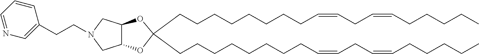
C12C(OC(CCCCCCCCC=CCC=CCCCCC)(CCCCCCCCC=CCC=CCCCCC)O1)CN(CCC1=CN=CC=C1)C2
